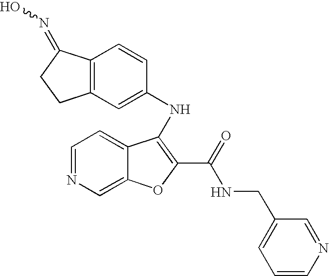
C12=C(C=C(NC3=C(C(=O)NCC4=CC=CN=C4)OC4=CN=CC=C43)C=C1)CCC2=NO
